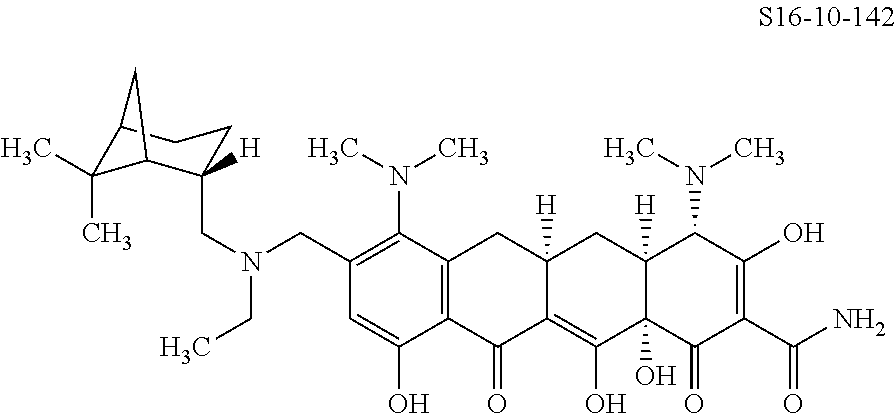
C1(CN(CC2([H])C3C(C)(C)C(CC2)C3)CC)=C(N(C)C)C2=C(C(O)=C1)C(=O)C1=C(O)C3(O)C([H])(CC1([H])C2)C(N(C)C)C(O)=C(C(N)=O)C3=O
